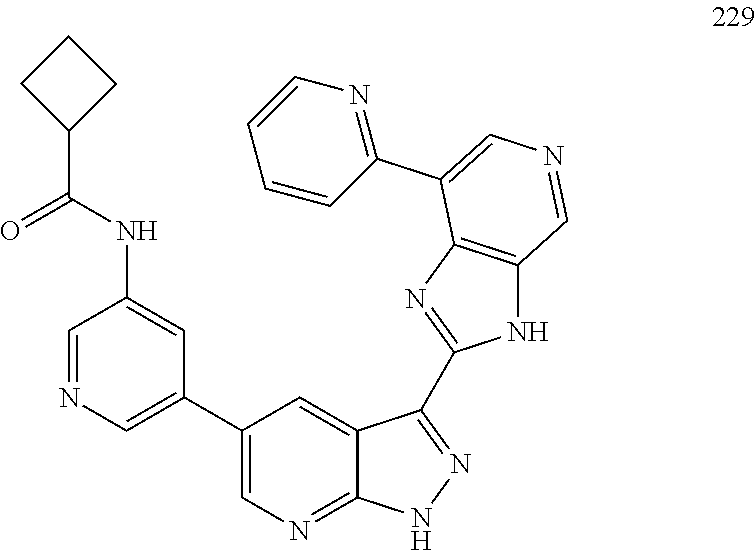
C1(C2=CN=CC(NC(C3CCC3)=O)=C2)=CN=C2C(=C1)C(C1=NC3=C(N1)C=NC=C3C1=NC=CC=C1)=NN2
